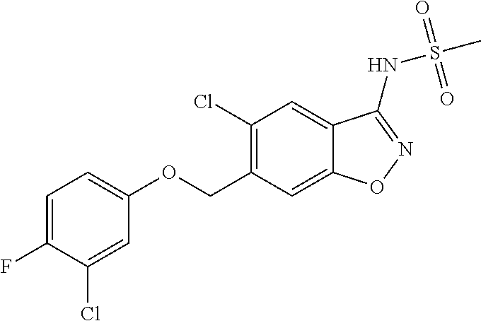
C(C1=C(Cl)C=C2C(=C1)ON=C2NS(C)(=O)=O)OC1=CC=C(F)C(Cl)=C1
